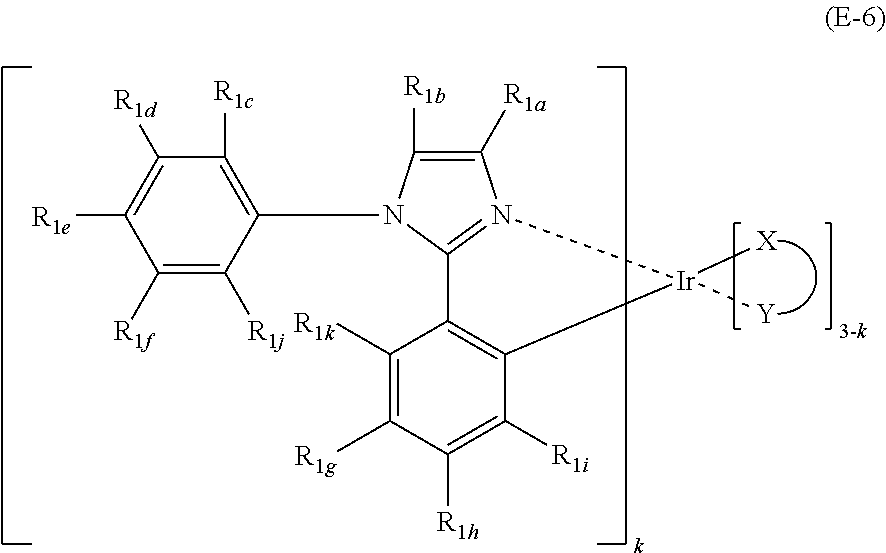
C12=N([Ir]([X])([Y])C3=C1C([R1k])=C([R1g])C([R1h])=C3[R1i])C([R1a])=C([R1b])N2C1=C([R1c])C([R1d])=C([R1e])C([R1f])=C1[R1j]
